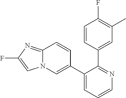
C1(C2=CN3C(=NC(F)=C3)C=C2)=CC=CN=C1C1=CC(C)=C(F)C=C1
